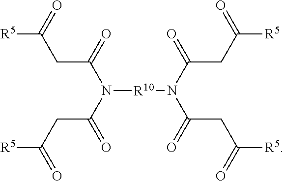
[R5]C(=O)CC(N(C(CC([R5])=O)=O)[R10]N(C(CC(=O)[R5])=O)C(CC([R5])=O)=O)=O
